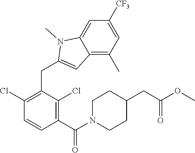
C1(Cl)=C(CC2=CC3=C(C)C=C([CF3])C=C3N2C)C(Cl)=C(C(N2CCC(CC(OC)=O)CC2)=O)C=C1
